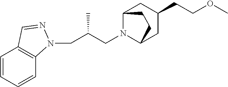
C(CN1C2CC(CCOC)CC1CC2)(C)CN1C2=C(C=CC=C2)C=N1
